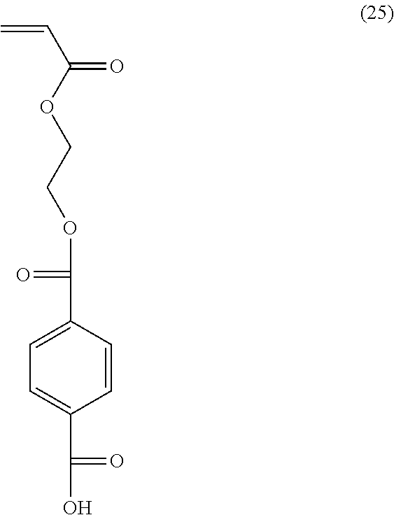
C1=C(C(=O)OCCOC(=O)C=C)C=CC(C(=O)O)=C1
